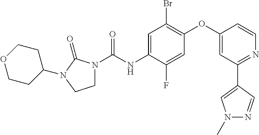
C1=C(NC(=O)N2CCN(C3CCOCC3)C2=O)C(F)=CC(OC2=CC(C3=CN(C)N=C3)=NC=C2)=C1Br
